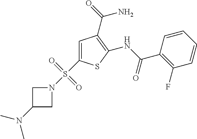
C1(NC(=O)C2=C(F)C=CC=C2)=C(C(=O)N)C=C(S(N2CC(N(C)C)C2)(=O)=O)S1
